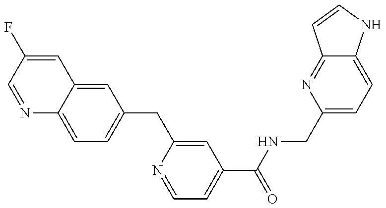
N1=CC(F)=CC2=CC(CC3=CC(C(=O)NCC4=CC=C5C(=N4)C=CN5)=CC=N3)=CC=C12
